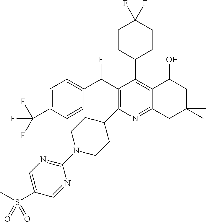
C1=C(C(F)(F)F)C=CC(C(C2=C(C3CCN(C4=NC=C(S(C)(=O)=O)C=N4)CC3)N=C3C(=C2C2CCC(F)(F)CC2)C(O)CC(C)(C)C3)F)=C1
